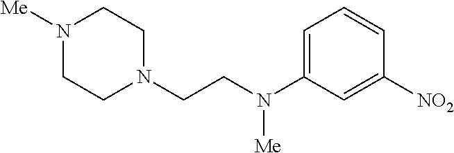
C1=C(N(CCN2CCN([Me])CC2)[Me])C=C([NO2])C=C1
